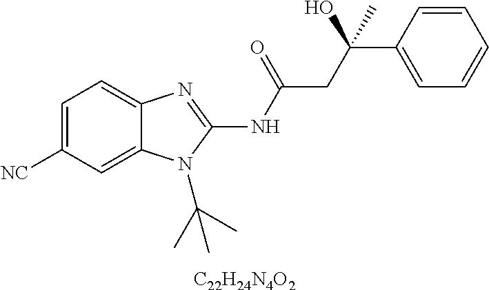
C1=C([NC])C=C2C(=C1)N=C(NC(=O)CC(C1=CC=CC=C1)(C)O)N2C(C)(C)C.[C22H24N4O2]
